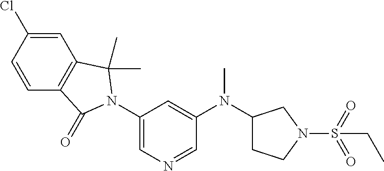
C1=C(Cl)C=CC2=C1C(C)(C)N(C1=CN=CC(N(C3CCN(S(=O)(=O)CC)C3)C)=C1)C2=O
